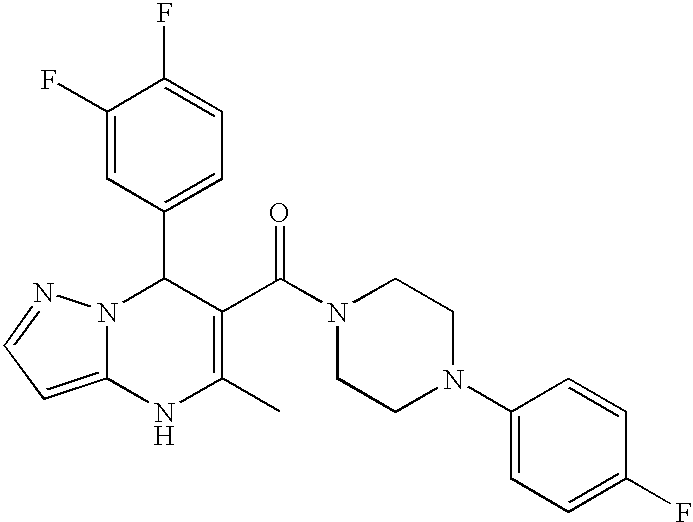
C1(F)=CC(C2N3C(=CC=N3)NC(C)=C2C(N2CCN(C3=CC=C(F)C=C3)CC2)=O)=CC=C1F
